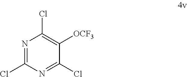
N1=C(Cl)N=C(Cl)C([OCF3])=C1Cl
